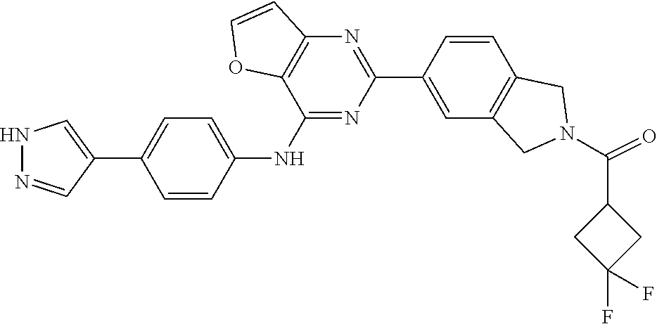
O=C(N1CC2=C(C=CC(C3=NC4=C(C(NC5=CC=C(C6=CNN=C6)C=C5)=N3)OC=C4)=C2)C1)C1CC(F)(F)C1
